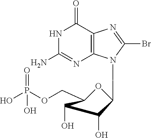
OP(OCC1OC(CN2C3=C(C(=O)NC(N)=N3)N=C2Br)C(O)C1O)(=O)O
